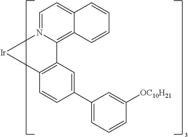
C1=N2C(=C3C(=C1)C=CC=C3)C1=C(C=CC(C3=CC=CC([OC10H21])=C3)=C1)[Ir]2
